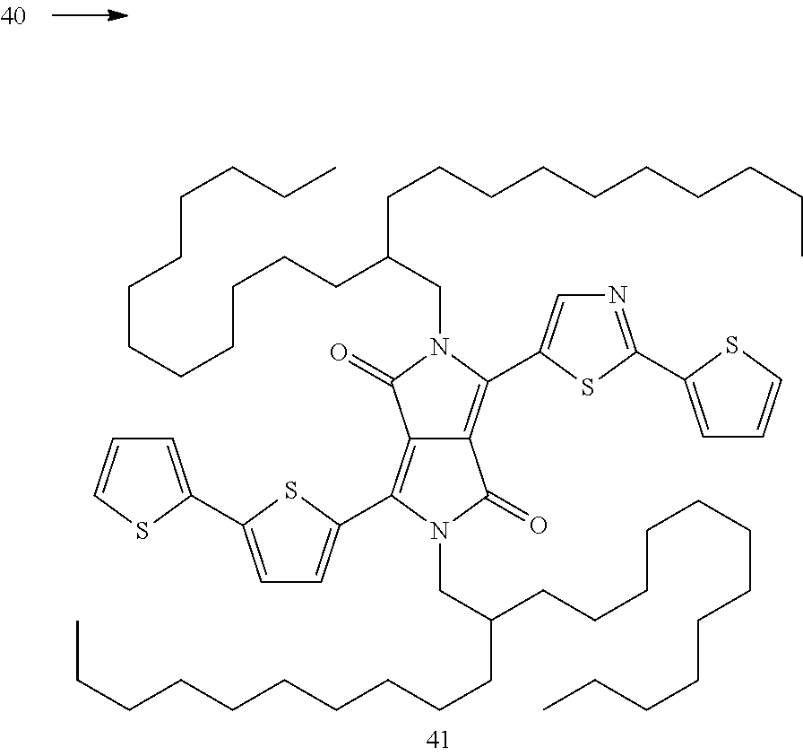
C12=C(C3=CC=C(C4=CC=CS4)S3)N(CC(CCCCCCCCCCCC)CCCCCCCCCC)C(=O)C1=C(C1=CN=C(C3=CC=CS3)S1)N(CC(CCCCCCCCCC)CCCCCCCCCCCC)C2=O
